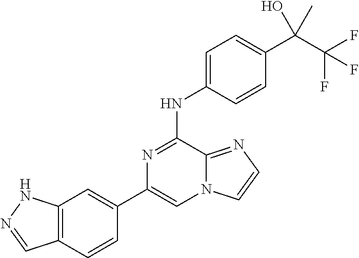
C1(C2=CC3=C(C=C2)C=NN3)=CN2C(=NC=C2)C(NC2=CC=C(C(C)(O)C(F)(F)F)C=C2)=N1
